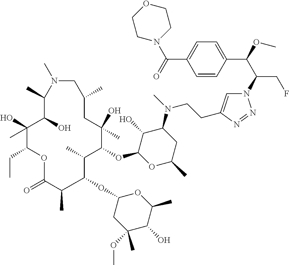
N1=NN(C(C(C2=CC=C(C(=O)N3CCOCC3)C=C2)OC)CF)C=C1CCN(C1C(O)C(OC2C(C)C(OC3CC(OC)(C)C(O)C(C)O3)C(C)C(=O)OC(CC)C(O)(C)C(O)C(C)N(C)CC(C)CC2(O)C)OC(C)C1)C
